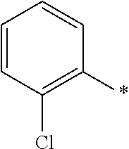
C1=CC(Cl)=C(*)C=C1
